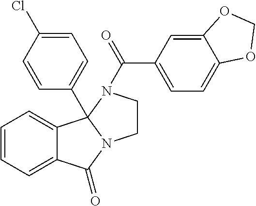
C12=CC=CC=C1C1(C3=CC=C(Cl)C=C3)N(C2=O)CCN1C(C1=CC=C2C(=C1)OCO2)=O
